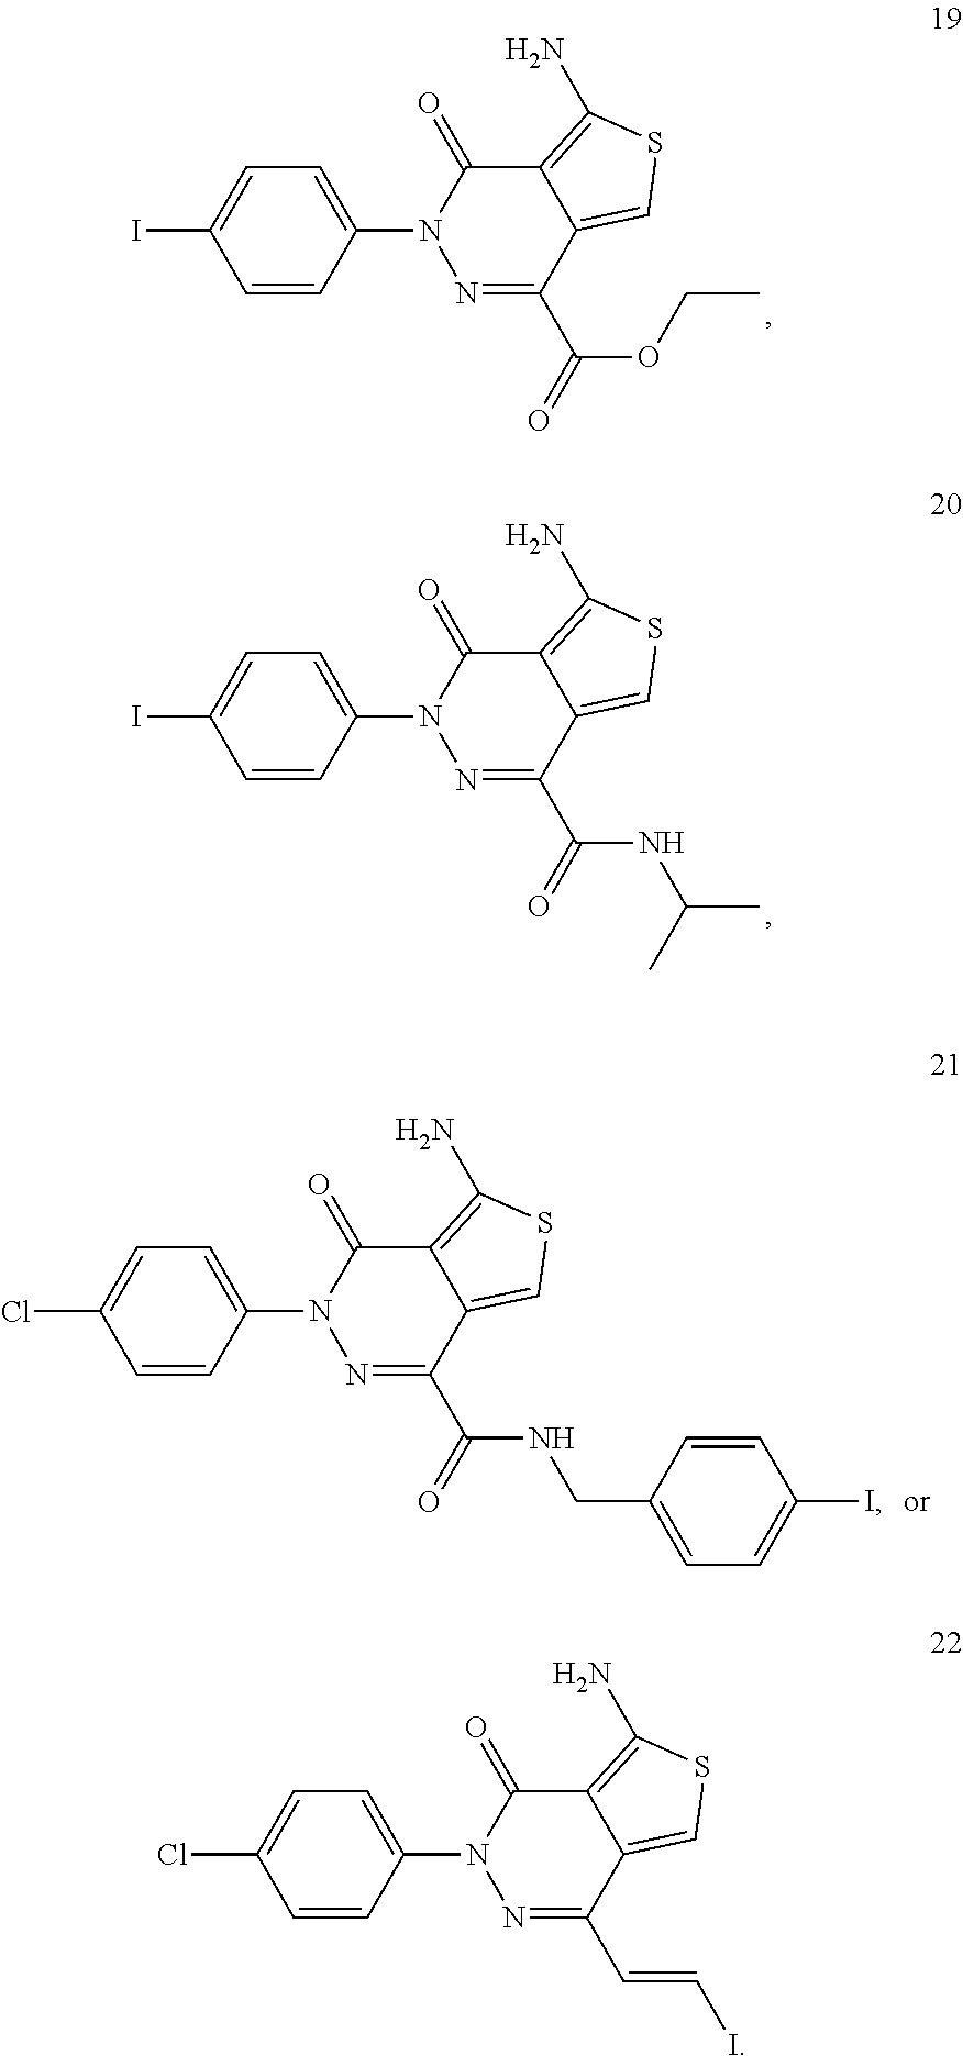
C1=C(N2N=C(C(=O)OCC)C3=CSC(N)=C3C2=O)C=CC(I)=C1.C1=C(N2N=C(C(=O)NC(C)C)C3=CSC(N)=C3C2=O)C=CC(I)=C1.C1=C(N2N=C(C(=O)NCC3=CC=C(I)C=C3)C3=CSC(N)=C3C2=O)C=CC(Cl)=C1.C1=C(N2N=C(C=CI)C3=CSC(N)=C3C2=O)C=CC(Cl)=C1
